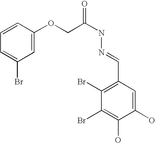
C1=C(OCC(NN=CC2=C(Br)C(Br)=C(O)C(O)=C2)=O)C=CC=C1Br
